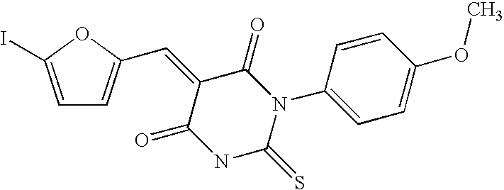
C1=C(I)OC(C=C2C(=O)N(C3=CC=C(OC)C=C3)C(=S)NC2=O)=C1
